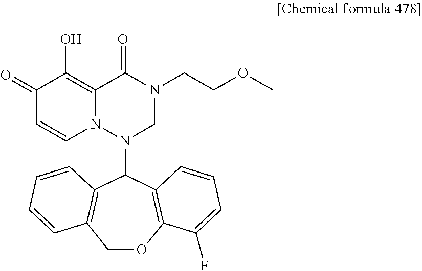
C1(=O)C=CN2C(=C1O)C(=O)N(CCOC)CN2C1C2=C(COC3=C1C=CC=C3F)C=CC=C2
